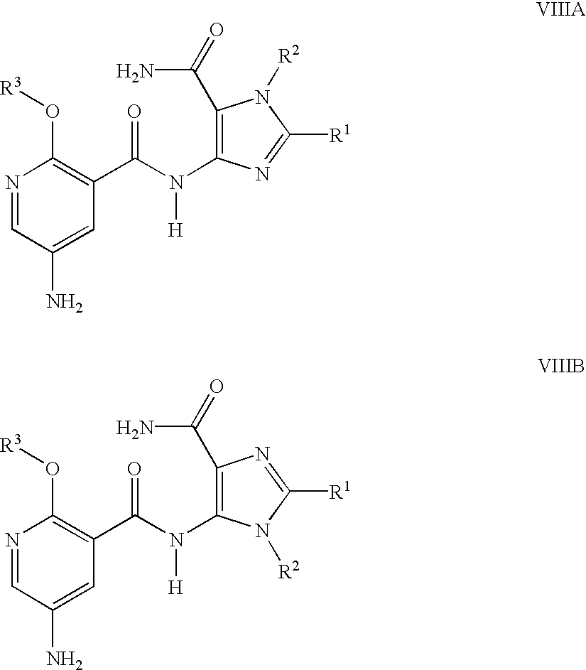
N1=CC(N)=CC(C(N(C2=C(C(N)=O)N([R2])C([R1])=N2)[H])=O)=C1O[R3].N1=CC(N)=CC(C(N(C2=C(C(N)=O)N=C([R1])N2[R2])[H])=O)=C1O[R3]
